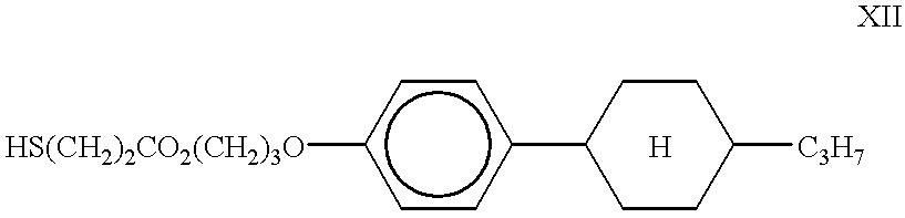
[HS(CH2)2CO2(CH2)3O]c1ccc(C2CCC([C3H7])CC2)cc1.[H]
